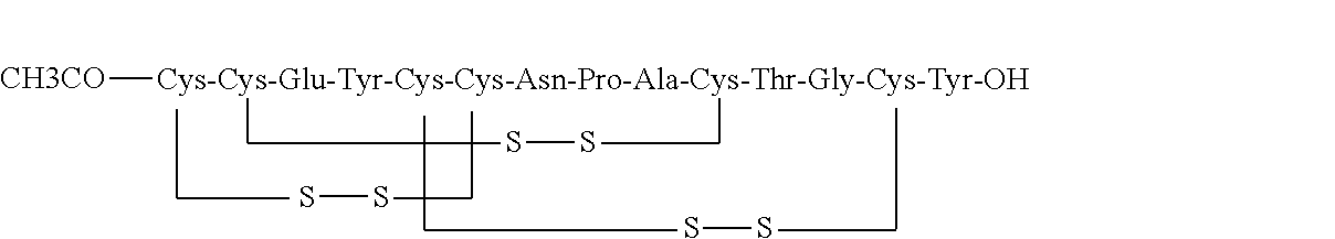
[CH3CO][Cys-Cys-Glu-Tyr-Cys-Cys-Asn-Pro-Ala-Cys-Thr-Gly-Cys-Tyr-OH].SS.SS.SS
